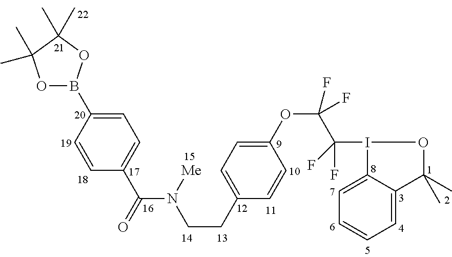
C1=C(B2OC(C)(C)C(C)(C)O2)C=CC(C(=O)N(CCC2=CC=C(OC(C(F)(F)I3C4=CC=CC=C4C(C)(C)O3)(F)F)C=C2)[Me])=C1
